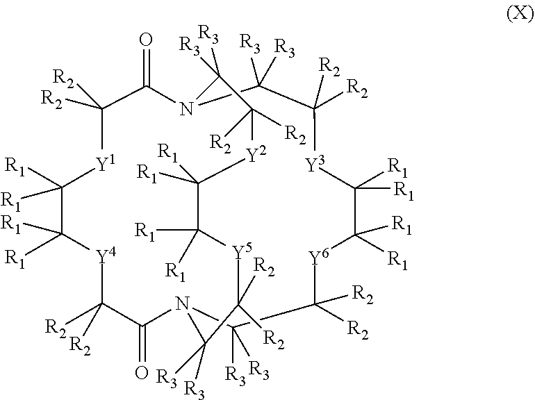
C1(=O)C([R2])([R2])[Y1]C([R1])([R1])C([R1])([R1])[Y4]C([R2])([R2])C(=O)N2C([R3])([R3])C([R2])([R2])[Y6]C([R1])([R1])C([R1])([R1])[Y3]C([R2])([R2])C([R3])([R3])N1C([R3])([R3])C([R2])([R2])[Y2]C([R1])([R1])C([R1])([R1])[Y5]C([R2])([R2])C2([R3])[R3]
